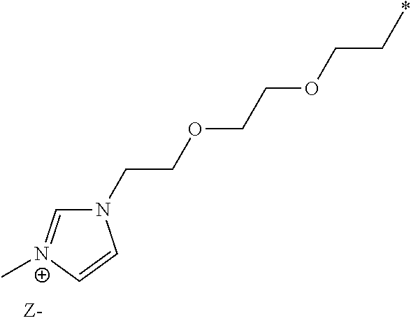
N1(CCOCCOCC*)C=[N+](C)C=C1
